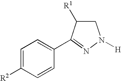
C1C([R1])C(C2=CC=C([R2])C=C2)=NN1[H]
